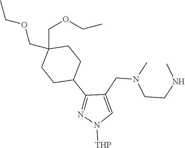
C1(C2CCC(COCC)(COCC)CC2)=NN([THP])C=C1CN(CCNC)C
